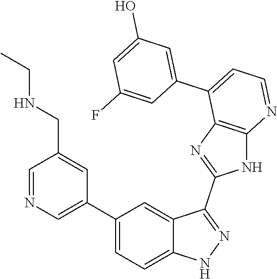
C1=NC=C(C2=CC=C3C(=C2)C(C2=NC4=C(N2)N=CC=C4C2=CC(O)=CC(F)=C2)=NN3)C=C1CNCC
